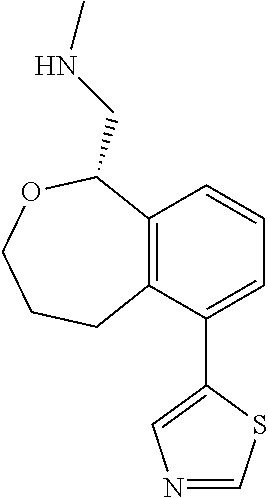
C12=C(C(C3=CN=CS3)=CC=C1)CCCOC2CNC
